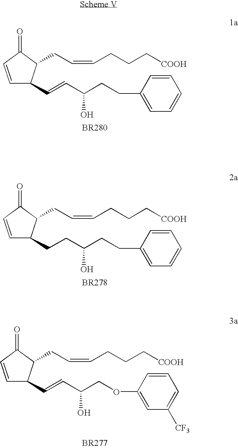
C1=CC(=O)C(CC=CCCC[COOH])C1C=CC(CCC1=CC=CC=C1)O.C1=CC(=O)C(CC=CCCC[COOH])C1CCC(CCC1=CC=CC=C1)O.C1=CC(=O)C(CC=CCCC[COOH])C1C=CC(COC1=CC([CF3])=CC=C1)O
